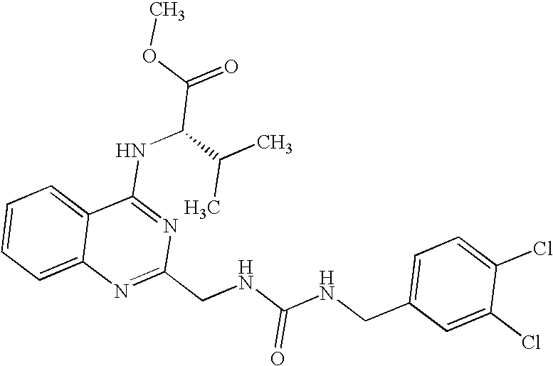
C12=CC=CC=C1N=C(CNC(NCC1=CC=C(Cl)C(Cl)=C1)=O)N=C2NC(C(=O)OC)C(C)C
